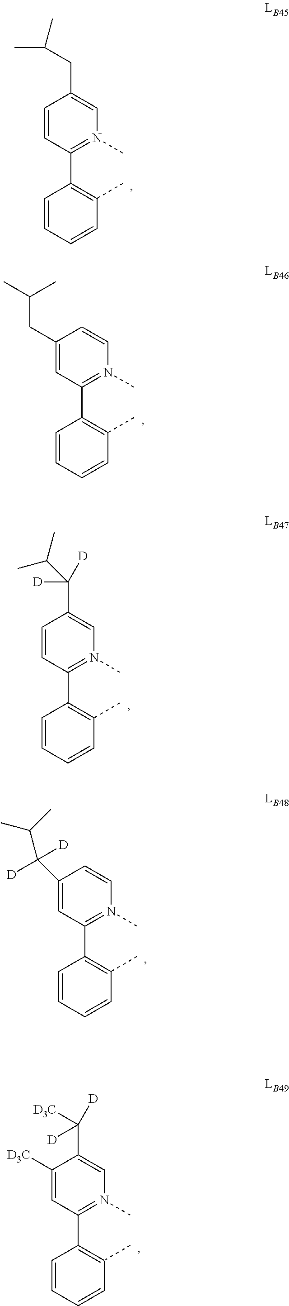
C1=CC(C2=C(C)C=CC=C2)=N(C)C=C1CC(C)C.C1(CC(C)C)=CC(C2=C(C)C=CC=C2)=N(C)C=C1.C1=CC(C2=C(C)C=CC=C2)=N(C)C=C1C([D])([D])C(C)C.C1(C(C(C)C)([D])[D])=CC(C2=C(C)C=CC=C2)=N(C)C=C1.C1([D3C])=CC(C2=C(C)C=CC=C2)=N(C)C=C1C([D3C])([D])[D]
